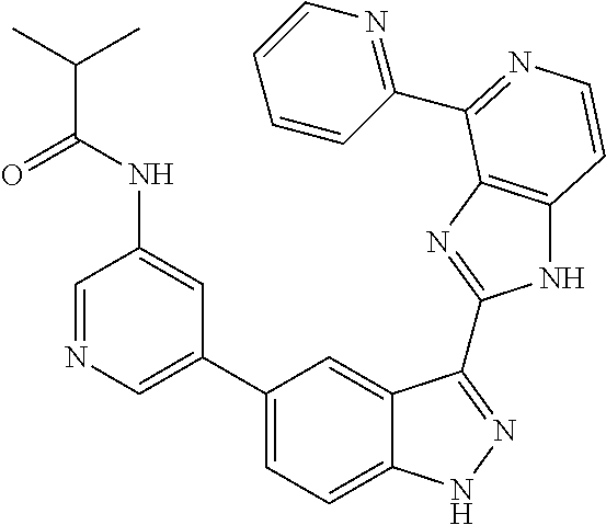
C1(C2=CN=CC(NC(=O)C(C)C)=C2)=CC=C2C(=C1)C(C1=NC3=C(N1)C=CN=C3C1=NC=CC=C1)=NN2
